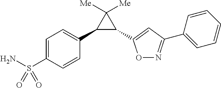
C1=C(S(N)(=O)=O)C=CC(C2C(C3=CC(C4=CC=CC=C4)=NO3)C2([Me])[Me])=C1
